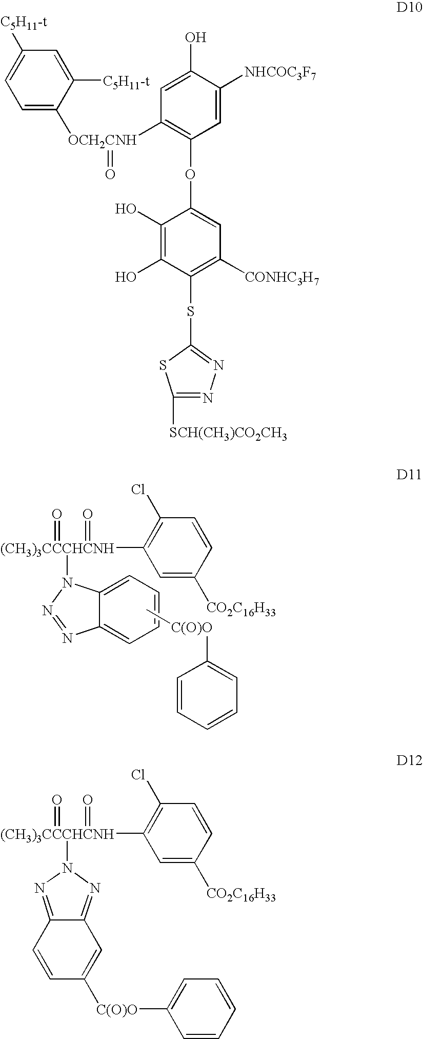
C1=C([CO2C16H33])C=CC(Cl)=C1[(CH3)3CCCHCNH](=O)(=O)N1C2=CC=CC=C2N=N1.C[C(O)O]C1=CC=CC=C1.C1=C([OCH2CNH](=O)C2=C(OC3=CC([CONHC3H7])=C(SC4=NN=C([SCH(CH3)CO2CH3])S4)C(O)=C3O)C=C([NHCOC3F7])C(O)=C2)C([C5H11-t])=CC([C5H11-t])=C1.C1=C([CO2C16H33])C=CC(Cl)=C1[(CH3)3CCCHCNH](=O)(=O)N1N=C2C(=N1)C=C([C(O)O]C1=CC=CC=C1)C=C2
